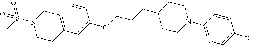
C12=C(C=C(OCCCC3CCN(C4=NC=C(Cl)C=C4)CC3)C=C1)CCN(S(C)(=O)=O)C2
